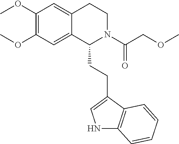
C1(OC)=C(OC)C=C2C(=C1)CCN(C(COC)=O)C2CCC1=CNC2=C1C=CC=C2
